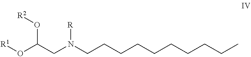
[R1]OC(CN(CCCCCCCCCC)[R])O[R2]
